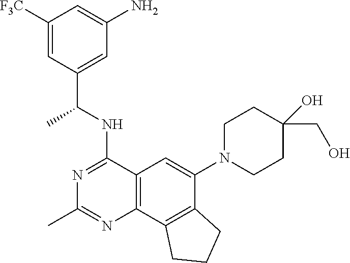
C1([F3C])=CC(C(NC2=NC(C)=NC3=C2C=C(N2CCC(O)(CO)CC2)C2=C3CCC2)C)=CC(N)=C1
